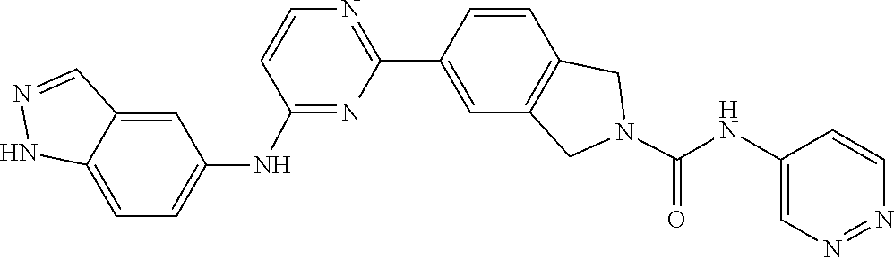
C1=CC2=C(C=C1C1=NC=CC(NC3=CC=C4C(=C3)C=NN4)=N1)CN(C(NC1=CN=NC=C1)=O)C2
